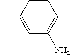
C1=CC(C)=CC(N)=C1
